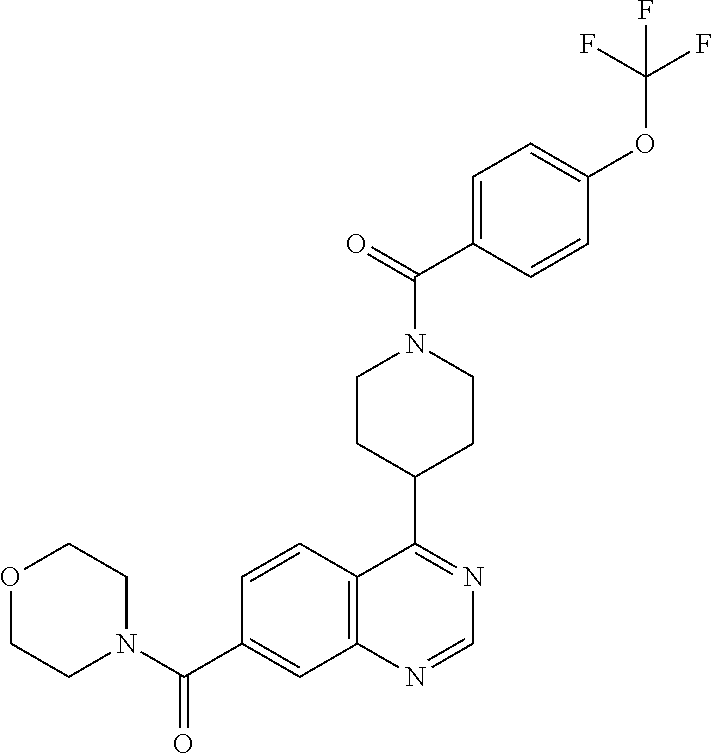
C1=CC2=C(C=C1C(N1CCOCC1)=O)N=CN=C2C1CCN(C(=O)C2=CC=C(OC(F)(F)F)C=C2)CC1
